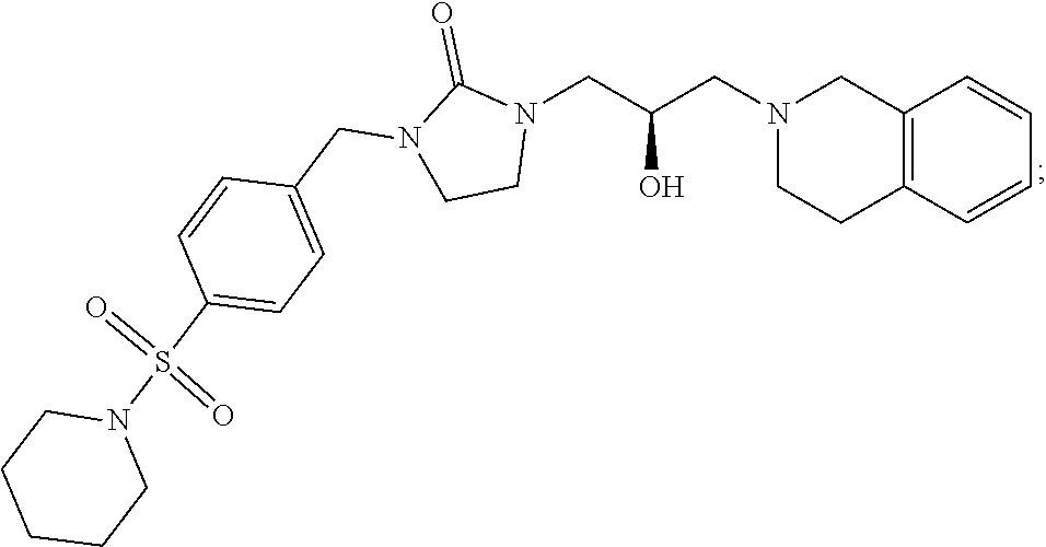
C12=C(C=CC=C1)CCN(CC(CN1C(=O)N(CC3=CC=C(S(=O)(=O)N4CCCCC4)C=C3)CC1)O)C2
